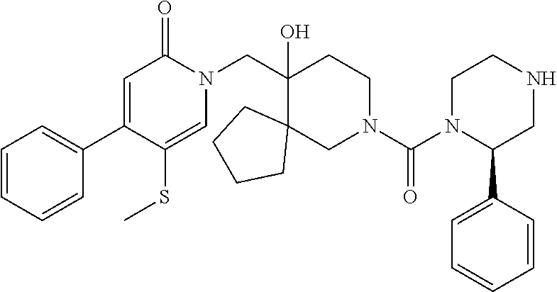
C(C1(O)CCN(C(N2CCNCC2C2=CC=CC=C2)=O)CC12CCCC2)N1C(=O)C=C(C2=CC=CC=C2)C(SC)=C1
